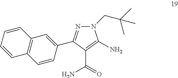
N1(CC(C)(C)C)N=C(C2=CC3=C(C=C2)C=CC=C3)C(C(=O)N)=C1N
